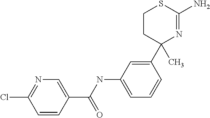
C1=CC(C(NC2=CC=CC(C3(C)CCSC(N)=N3)=C2)=O)=CN=C1Cl
